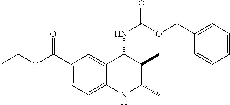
C1(C(=O)OCC)=CC=C2C(=C1)C(NC(=O)OCC1=CC=CC=C1)C(C)C(C)N2
